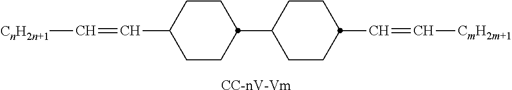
C1CC(C=C[CnH2n+1])CCC1C1CCC(C=C[CmH2m+1])CC1.[CC-nV-Vm]
